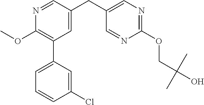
C1(OC)=C(C2=CC=CC(Cl)=C2)C=C(CC2=CN=C(OCC(O)(C)C)N=C2)C=N1
